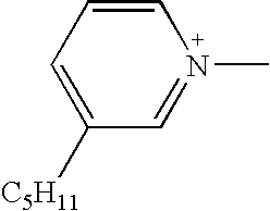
C1=CC=C([C5H11])C=N1C
